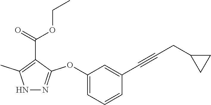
C1(C#CCC2CC2)=CC(OC2=NNC(C)=C2C(=O)OCC)=CC=C1
